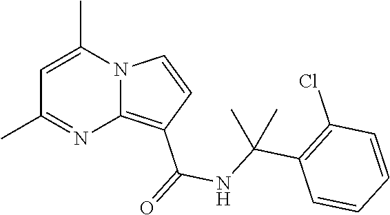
C1=C(C)N2C(=C(C(=O)NC(C3=C(Cl)C=CC=C3)(C)C)C=C2)N=C1C
